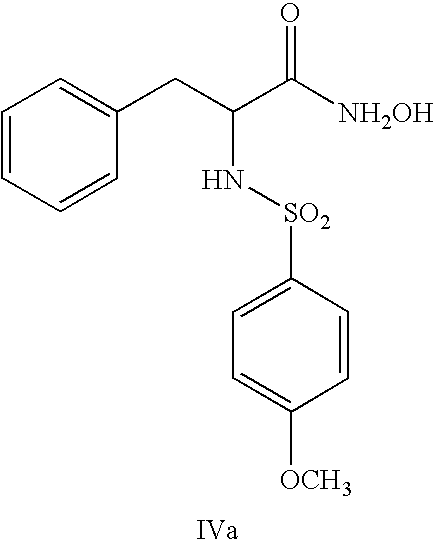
C1=CC=CC(CC(N[SO2]C2=CC=C([OCH3])C=C2)C([NH2OH])=O)=C1
